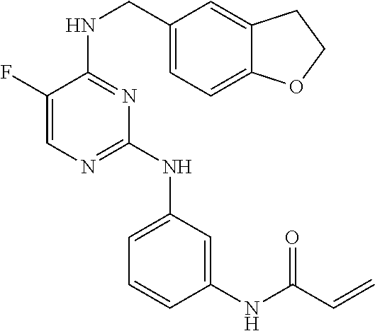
C1(NC2=CC=CC(NC(C=C)=O)=C2)=NC=C(F)C(NCC2=CC=C3C(=C2)CCO3)=N1
